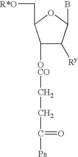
C1([OCO]CCC(=O)[Ps])C([Ry])C(B)OC1C[R*O]
